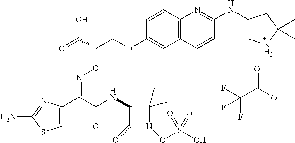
C1=C(C(C(NC2C(=O)N(OS(O)(=O)=O)C2(C)C)=O)=NOC(COC2=CC3=C(C=C2)N=C(NC2CNC(C)(C)C2)C=C3)C(=O)O)N=C(N)S1.FC(C([O-])=O)(F)F
